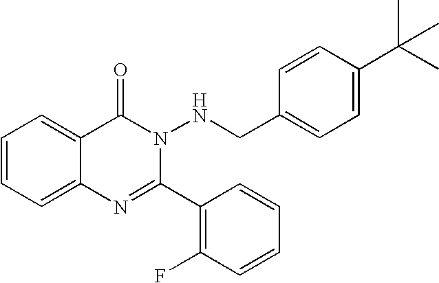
C1=CC=C2C(=C1)C(=O)N(NCC1=CC=C(C(C)(C)C)C=C1)C(C1=C(F)C=CC=C1)=N2
